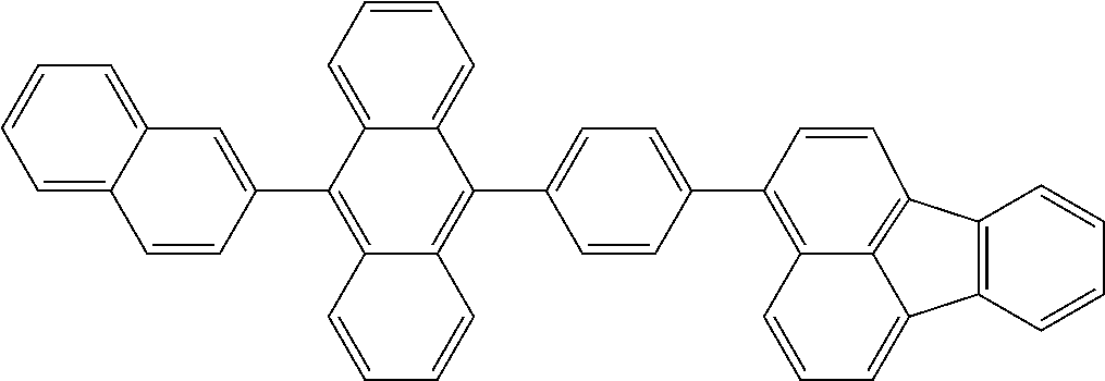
C1=C2C(=CC=C1)C=CC(C1=C3C(=C(C4=CC=C(C5=C6C7=C(C=C5)C5=C(C=CC=C5)C7=CC=C6)C=C4)C4=CC=CC=C14)C=CC=C3)=C2
